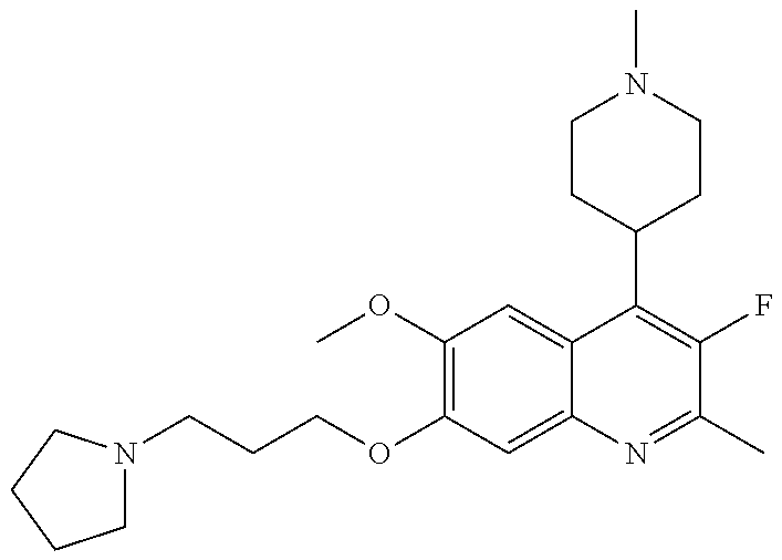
C1N(CCCOC2=C(OC)C=C3C(=C2)N=C(C)C(F)=C3C2CCN(C)CC2)CCC1
